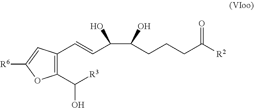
C1(C([R3])O)=C(C=CC(C(CCCC([R2])=O)O)O)C=C([R6])O1
